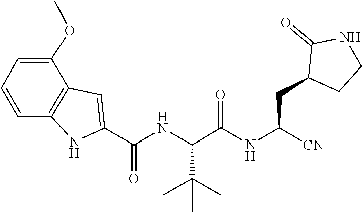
C(C(NC(C(NC(C1=CC2=C(N1)C=CC=C2OC)=O)C(C)(C)C)=O)[CN])C1C(=O)NCC1
